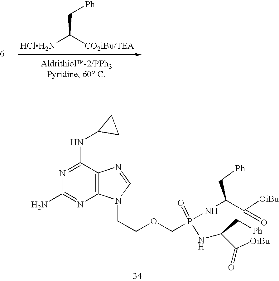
C1(NC2CC2)=NC(N)=NC2=C1N=CN2CCOCP(=O)(NC(C([OiBu])=O)C[Ph])NC(C([OiBu])=O)C[Ph].[HClH2N]C([CO2iBu/TEA])C[Ph]
